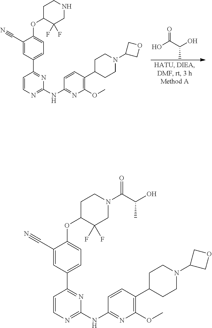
OC(C(O)C)=O.C1(C#N)=CC(C2=NC(NC3=NC(OC)=C(C4CCN(C5COC5)CC4)C=C3)=NC=C2)=CC=C1OC1C(F)(F)CNCC1.C1(C#N)=CC(C2=NC(NC3=NC(OC)=C(C4CCN(C5COC5)CC4)C=C3)=NC=C2)=CC=C1OC1C(F)(F)CN(C(C(O)C)=O)CC1
